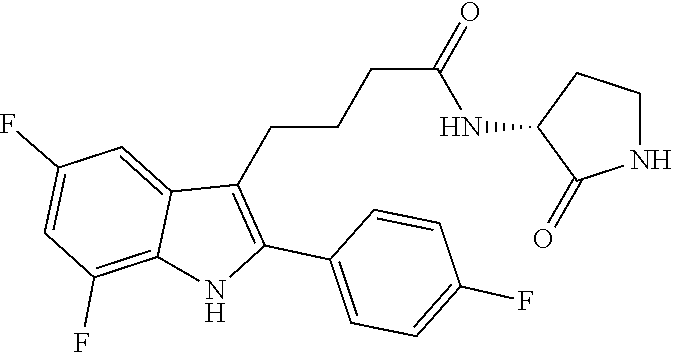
C1=CC(C2=C(CCCC(=O)NC3C(=O)NCC3)C3=CC(F)=CC(F)=C3N2)=CC=C1F
